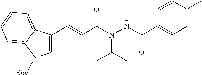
C1=CC(C)=CC=C1C(NN(C(C=CC1=CN([Boc])C2=CC=CC=C12)=O)C(C)C)=O
